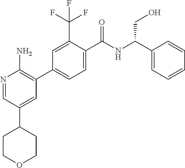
N1=CC(C2CCOCC2)=CC(C2=CC=C(C([NH]C(C3=CC=CC=C3)CO)=O)C(C(F)(F)F)=C2)=C1N
